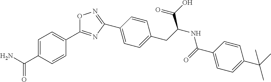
C1=CC(C2=NOC(C3=CC=C(C(N)=O)C=C3)=N2)=CC=C1CC(NC(C1=CC=C(C(C)(C)C)C=C1)=O)C(O)=O
